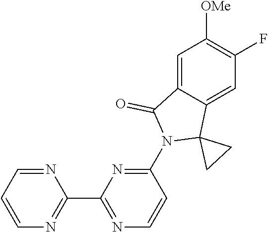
N1=CC=CN=C1C1=NC=CC(N2C3(C4=CC(F)=C([OMe])C=C4C2=O)CC3)=N1
